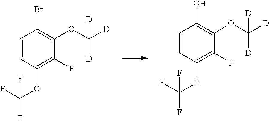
C1=CC(OC(F)(F)F)=C(F)C(OC([D])([D])[D])=C1Br.C1=CC(OC(F)(F)F)=C(F)C(OC([D])([D])[D])=C1O
